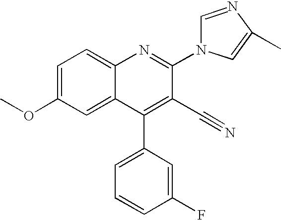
C1=C(OC)C=C2C(=C1)N=C(N1C=NC(C)=C1)C(C#N)=C2C1=CC=CC(F)=C1
